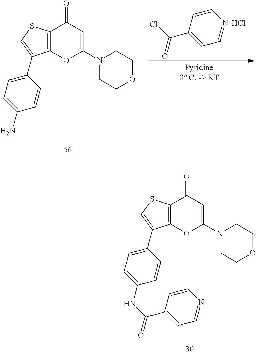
C12=C(C(C3=CC=C(NC(=O)C4=CC=NC=C4)C=C3)=CS1)OC(N1CCOCC1)=CC2=O.C12=C(C(C3=CC=C(N)C=C3)=CS1)OC(N1CCOCC1)=CC2=O.C1=CN=CC=C1C(Cl)=O.Cl
